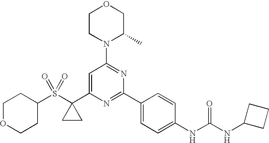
C1(S(C2(C3=CC(N4C(C)COCC4)=NC(C4=CC=C(NC(NC5CCC5)=O)C=C4)=N3)CC2)(=O)=O)CCOCC1
